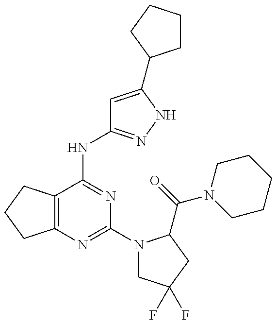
C12=C(C(NC3=NNC(C4CCCC4)=C3)=NC(N3CC(F)(F)CC3C(=O)N3CCCCC3)=N1)CCC2
